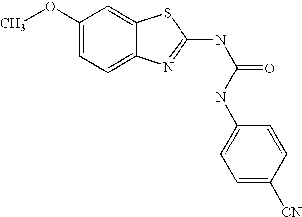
C1(OC)=CC=C2C(=C1)SC(NC(=O)NC1=CC=C([CN])C=C1)=N2
